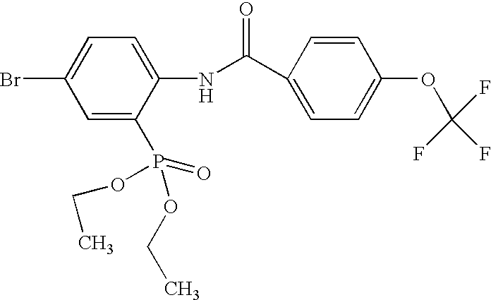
C1=C(P(OCC)(=O)OCC)C(NC(C2=CC=C(OC(F)(F)F)C=C2)=O)=CC=C1Br
